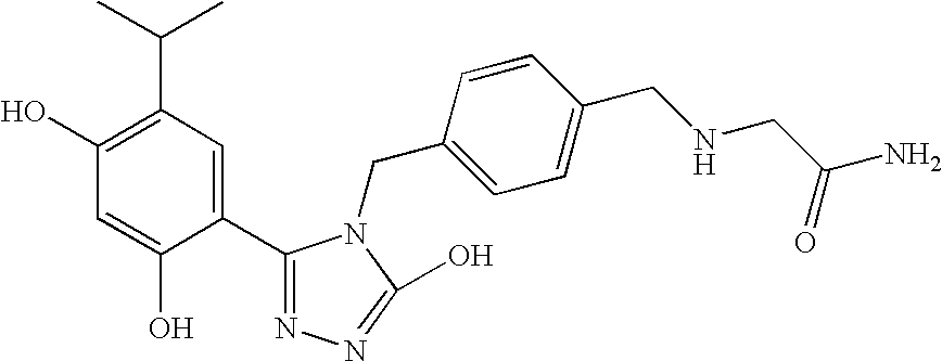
C1(O)=C(C(C)C)C=C(C2=NN=C(O)N2CC2=CC=C(CNCC(N)=O)C=C2)C(O)=C1
